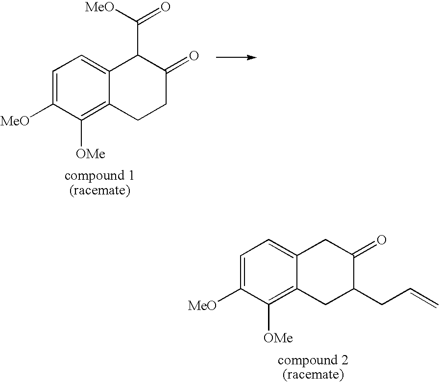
C1=C([MeO])C([OMe])=C2C(=C1)C(C([MeO])=O)C(=O)CC2.C1=C([MeO])C([OMe])=C2C(=C1)CC(=O)C(CC=C)C2
